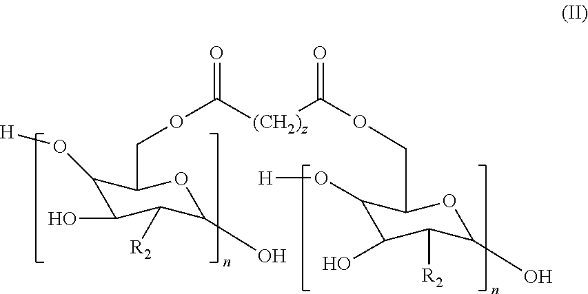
C1(O[H])C(O)C([R2])C(O)OC1COC([(CH2)z]C(OCC1C(O[H])C(O)C([R2])C(O)O1)=O)=O
